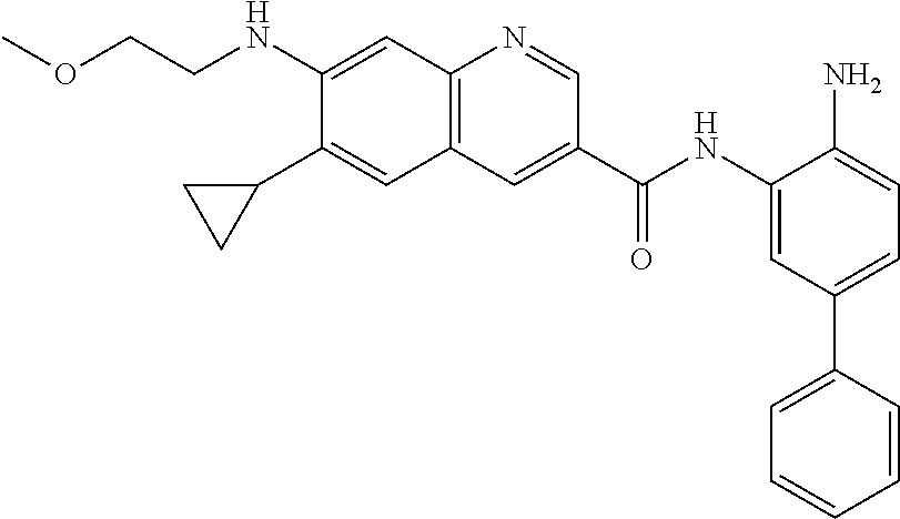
C(CNC1=CC2=C(C=C1C1CC1)C=C(C(NC1=CC(C3=CC=CC=C3)=CC=C1N)=O)C=N2)OC
